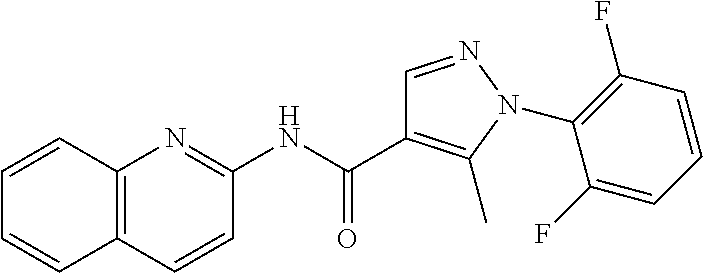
C12=C(C=CC(NC(C3=C(C)N(C4=C(F)C=CC=C4F)N=C3)=O)=N1)C=CC=C2
